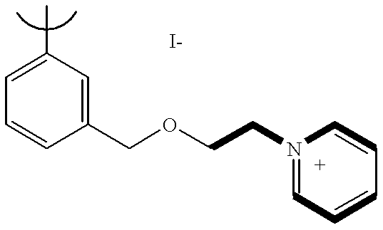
C1=C(C)C=C(COCCN2=CC=CC=C2)C=C1
